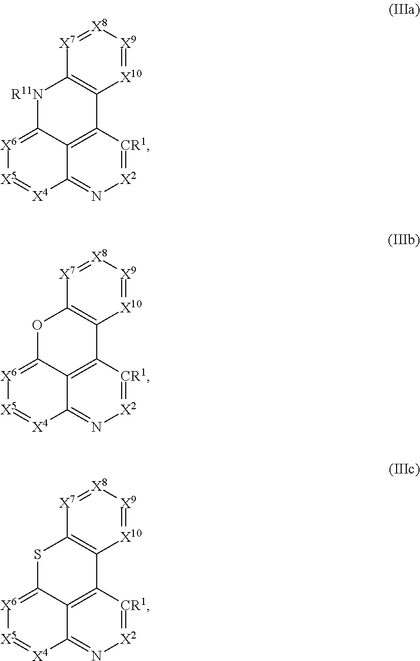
C12=C3[CR1]=[X2]N=C1[X4]=[X5][X6]=C2[R11N]C1=C3[X10]=[X9][X8]=[X7]1.C12=C3[CR1]=[X2]N=C1[X4]=[X5][X6]=C2OC1=C3[X10]=[X9][X8]=[X7]1.C12=C3[CR1]=[X2]N=C1[X4]=[X5][X6]=C2SC1=C3[X10]=[X9][X8]=[X7]1
